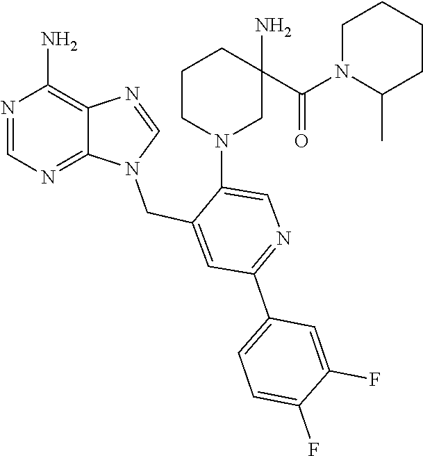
C1=NC2=C(N)N=CN=C2N1CC1=CC(C2=CC=C(F)C(F)=C2)=NC=C1N1CC(N)(C(=O)N2CCCCC2C)CCC1
